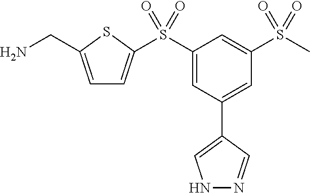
C1=C(CN)SC(S(C2=CC(C3=CNN=C3)=CC(S(C)(=O)=O)=C2)(=O)=O)=C1
